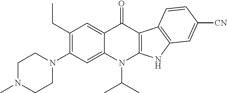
C1(CC)=C(N2CCN(C)CC2)C=C2C(=C1)C(=O)C1=C(N2C(C)C)NC2=C1C=CC([CN])=C2
